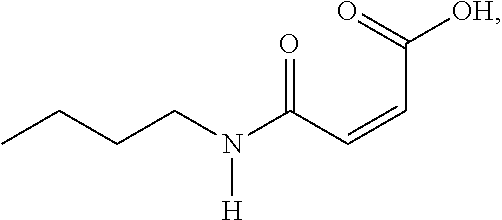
CCCCN(C(C=CC(=O)[OH])=O)[H]
